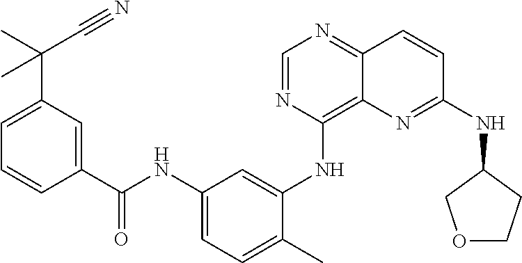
C1=NC(NC2=CC(NC(C3=CC(C(C)(C#N)C)=CC=C3)=O)=CC=C2C)=C2C(=N1)C=CC(NC1COCC1)=N2
